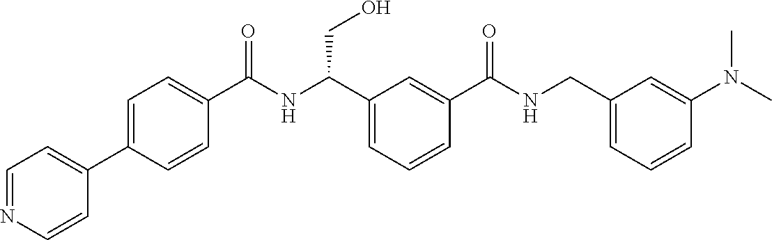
C1(C2=CC=C(C(NC(C3=CC=CC(C(NCC4=CC=CC(N(C)C)=C4)=O)=C3)CO)=O)C=C2)=CC=NC=C1
